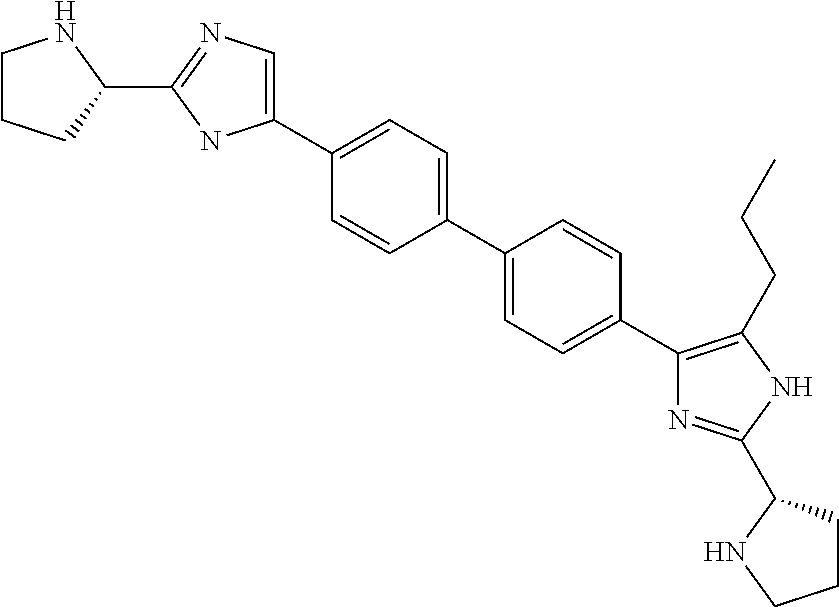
C1CCC(C2=NC=C(C3=CC=C(C4=CC=C(C5=C(CCC)NC(C6CCCN6)=N5)C=C4)C=C3)N2)N1
